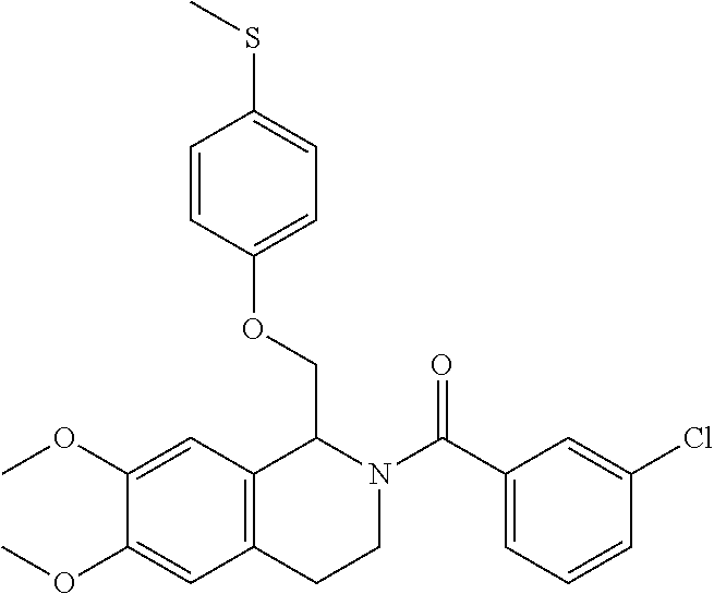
C1(C(N2CCC3=C(C2COC2=CC=C(SC)C=C2)C=C(OC)C(OC)=C3)=O)=CC=CC(Cl)=C1
